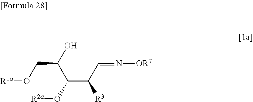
C(CO[R1a])(O)C(C(C=N[OR7])[R3])O[R2a]
